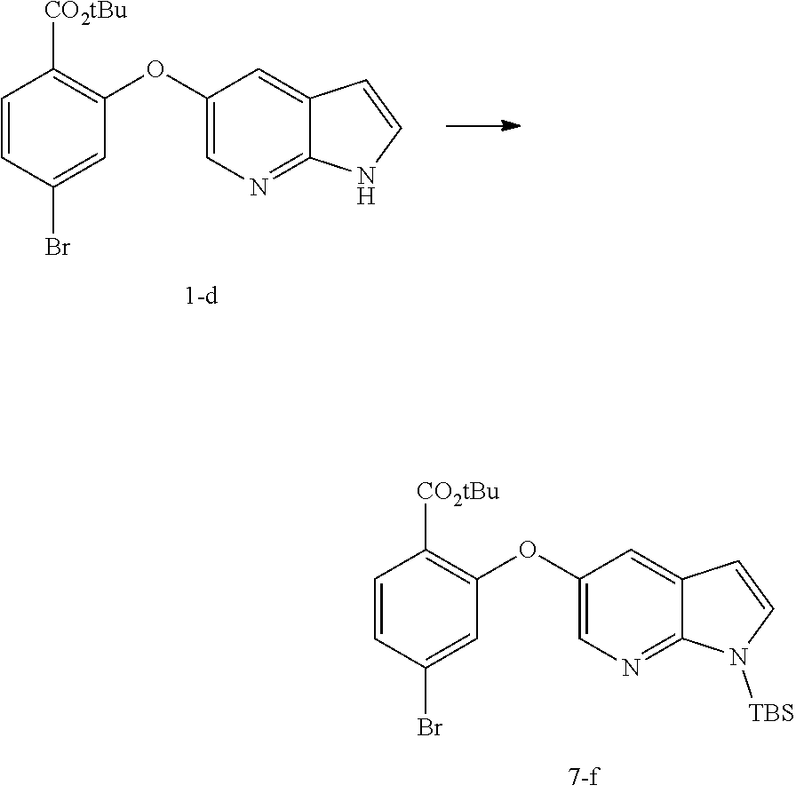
C1=CC(Br)=CC(OC2=CN=C3C(=C2)C=CN3)=C1[CO2tBu].C1=CC(Br)=CC(OC2=CN=C3C(=C2)C=CN3[TBS])=C1[CO2tBu]
